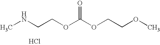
O=C(OCCOC)OCCNC.Cl
